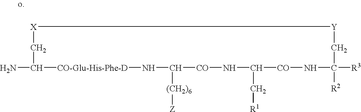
NC1[CO-Glu-His-Phe-D]NC([(CH2)6][Z])[CO]NC(C[R1])[CO]NC([R3])([R2])C[Y][X]C1
